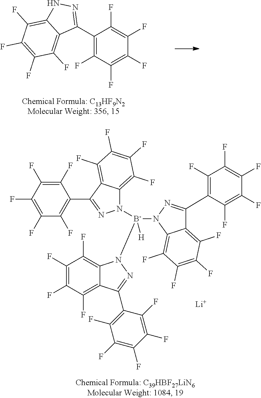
C1(C2=NNC3=C(F)C(F)=C(F)C(F)=C23)=C(F)C(F)=C(F)C(F)=C1F.C1(F)=C(F)C(F)=C(F)C(F)=C1C1=NN([B-](N2C3=C(F)C(F)=C(F)C(F)=C3C(C3=C(F)C(F)=C(F)C(F)=C3F)=N2)([H])N2C3=C(F)C(F)=C(F)C(F)=C3C(C3=C(F)C(F)=C(F)C(F)=C3F)=N2)C2=C(F)C(F)=C(F)C(F)=C12.[Li]
